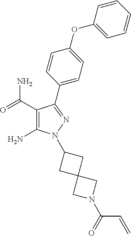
C1(C(=O)N)=C(N)N(C2CC3(C2)CN(C(=O)C=C)C3)N=C1C1=CC=C(OC2=CC=CC=C2)C=C1
